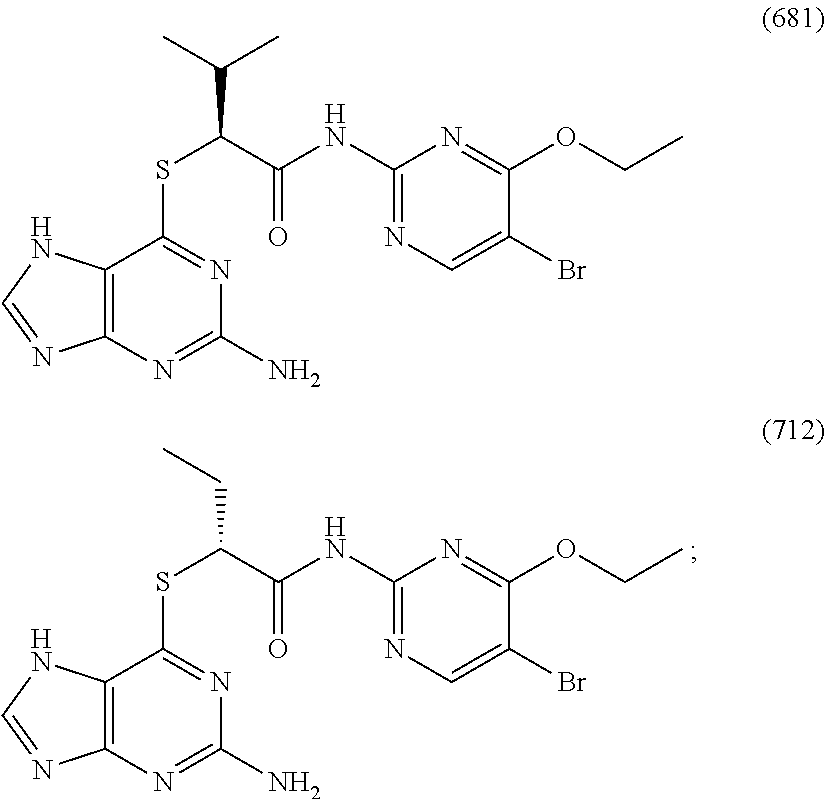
C1(N)=NC2=C(NC=N2)C(SC(C(=O)NC2=NC=C(Br)C(OCC)=N2)CC)=N1.C1(N)=NC2=C(NC=N2)C(SC(C(=O)NC2=NC=C(Br)C(OCC)=N2)C(C)C)=N1
